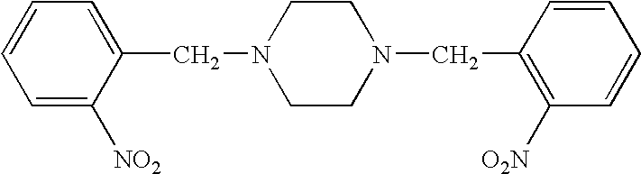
C1=C([NO2])C(CN2CCN(CC3=C([O2N])C=CC=C3)CC2)=CC=C1
